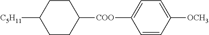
C1([C5H11])CCC([COO]C2=CC=C([OCH3])C=C2)CC1
